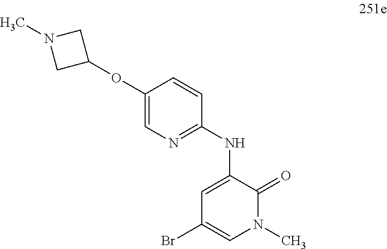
C1(OC2CN(C)C2)=CN=C(NC2=CC(Br)=CN(C)C2=O)C=C1
